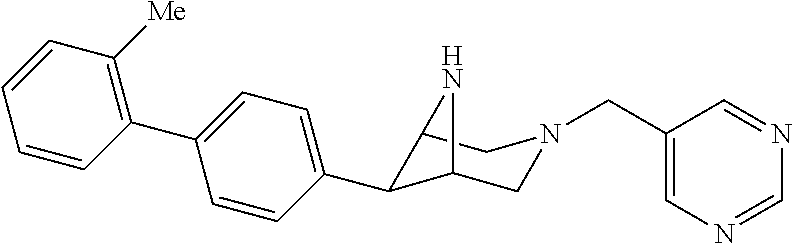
C12C(C3=CC=C(C4=C([Me])C=CC=C4)C=C3)C(CN(CC3=CN=CN=C3)C1)N2
